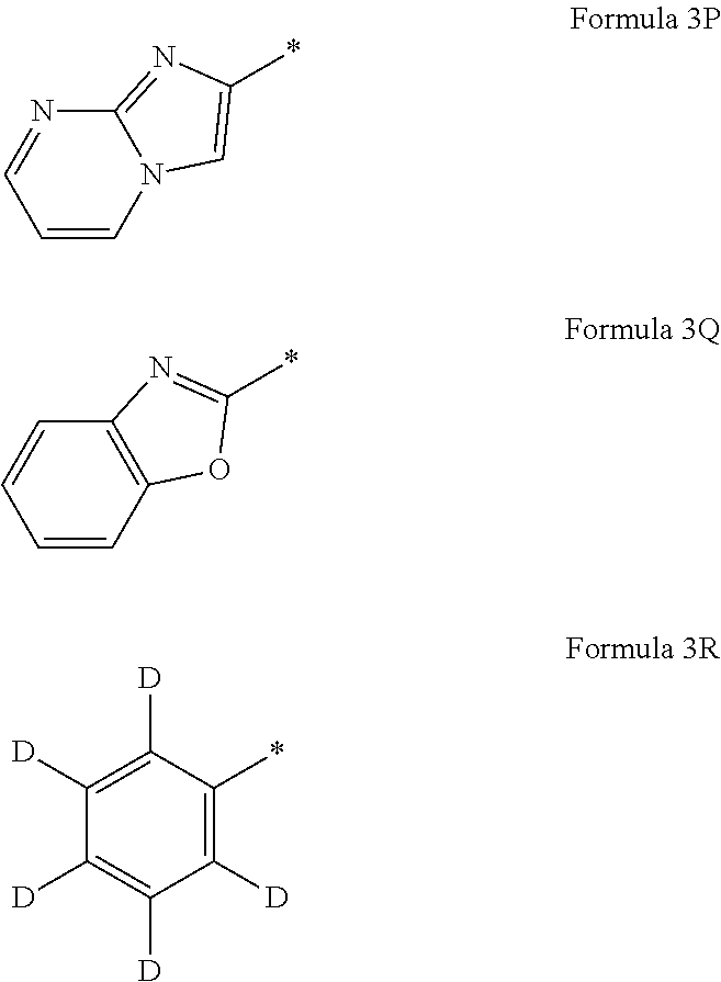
C1=CN2C(=NC(*)=C2)N=C1.C1=CC2=C(C=C1)N=C(*)O2.C1([D])=C([D])C(*)=C([D])C([D])=C1[D]
